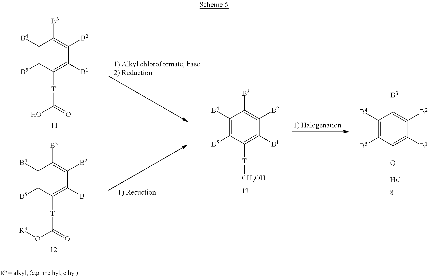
C1([B4])=C([B5])C([T]C(O)=O)=C([B1])C([B2])=C1[B3].C1([B4])=C([B5])C([T]C(O[R3])=O)=C([B1])C([B2])=C1[B3].C1([B4])=C([B5])C([T][CH2OH])=C([B1])C([B2])=C1[B3].C1([B4])=C([B5])C([Q][Hal])=C([B1])C([B2])=C1[B3]
